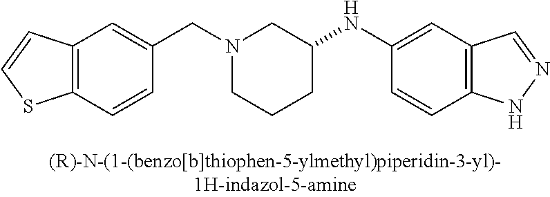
N1(CC2=CC3=C(C=C2)SC=C3)CCCC(NC2=CC3=C(C=C2)NN=C3)C1
